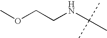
COCCNC(C)(C)C
